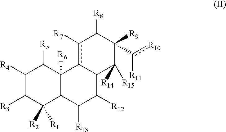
C1([R4])C([R3])C([R2])([R1])C2C([R6])(C1[R5])c1c([R7])C([R8])C([R9])(c([R10])[R11])C([R15])([R14])C1C([R12])C2[R13]
